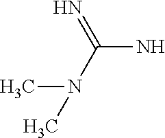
CN(C)C(=N)N
